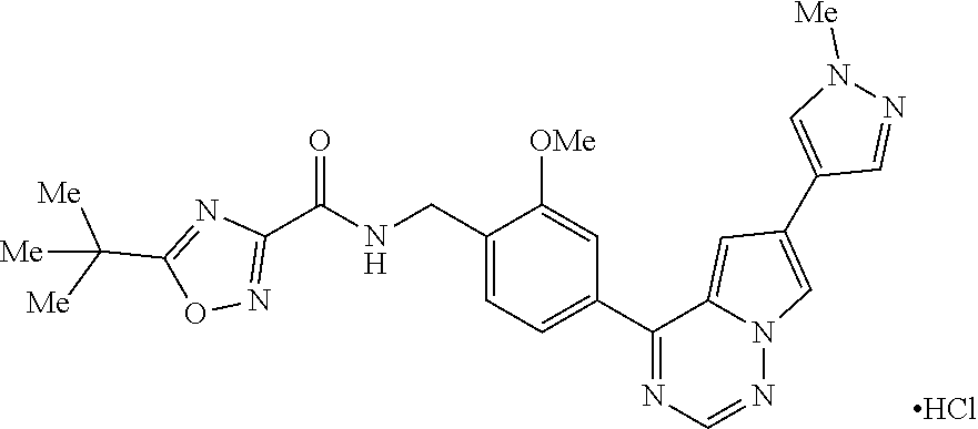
C1(CNC(C2=NOC(C([Me])([Me])[Me])=N2)=O)=CC=C(C2=NC=NN3C2=CC(C2=CN([Me])N=C2)=C3)C=C1[OMe].Cl
